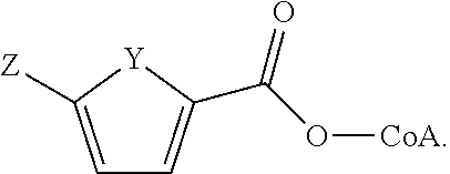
C1=C([Z])[Y]C(C(O[CoA])=O)=C1
